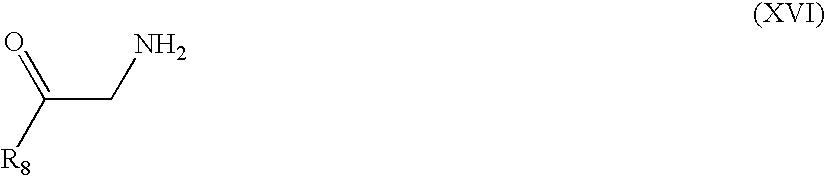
[R8]C(=O)CN
